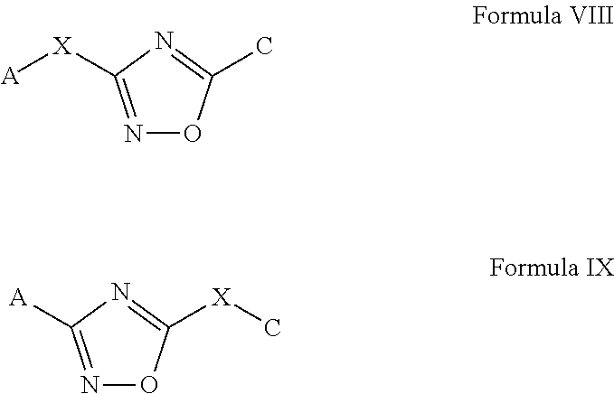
N1=C([X][A])N=C(C)O1.N1=C([A])N=C([X]C)O1
